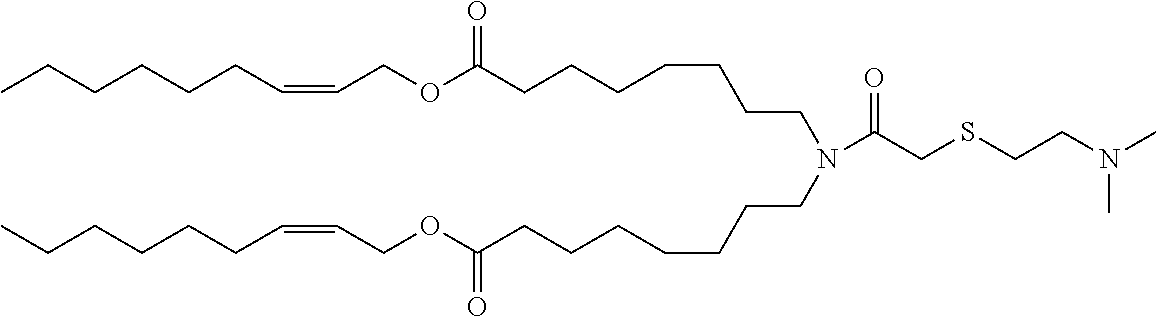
CCCCCCC=CCOC(CCCCCCCN(CCCCCCCC(OCC=CCCCCCC)=O)C(CSCCN(C)C)=O)=O
